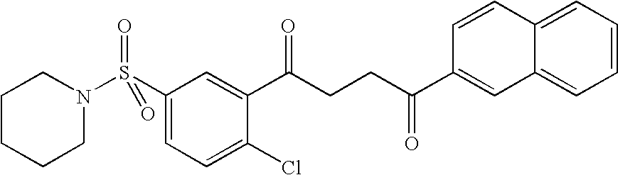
N1(S(C2=CC=C(Cl)C(C(CCC(=O)C3=CC4=CC=CC=C4C=C3)=O)=C2)(=O)=O)CCCCC1
